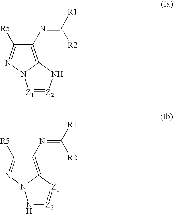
C1(N=C([R1])[R2])=C2N(N=C1[R5])[Z1]=[Z2]N2.C1(N=C([R1])[R2])=C2N(N=C1[R5])N[Z2]=[Z1]2
